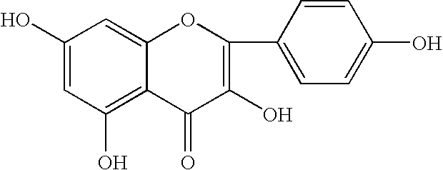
C1(O)=CC(O)=C2C(=C1)OC(C1=CC=C(O)C=C1)=C(O)C2=O
